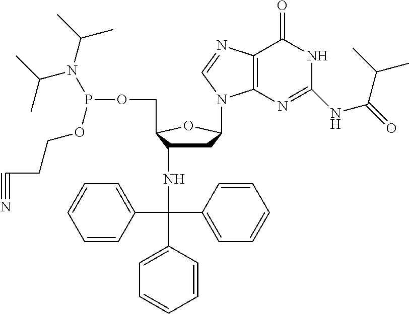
C1=CC(C(C2=CC=CC=C2)(C2=CC=CC=C2)NC2CC(N3C4=C(C(=O)NC(NC(C(C)C)=O)=N4)N=C3)OC2COP(N(C(C)C)C(C)C)OCCC#N)=CC=C1
